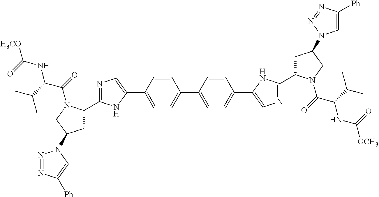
C1=C(C2=CN=C(C3CC(N4N=NC([Ph])=C4)CN3C(C(C(C)C)NC(=O)[H3CO])=O)N2)C=CC(C2=CC=C(C3=CN=C(C4CC(N5C=C([Ph])N=N5)CN4C(C(C(C)C)NC(=O)[OCH3])=O)N3)C=C2)=C1
